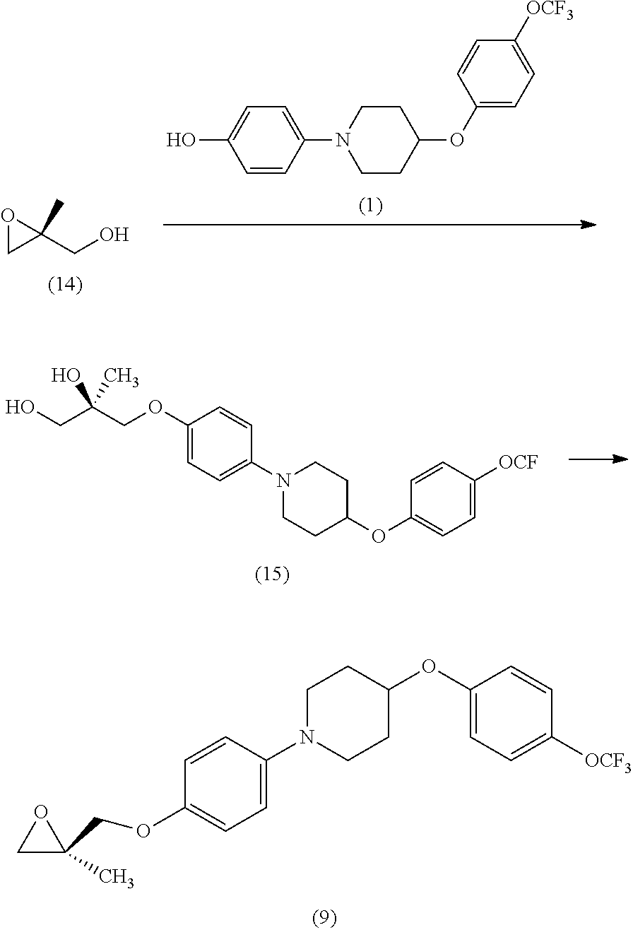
C1=CC(N2CCC(OC3=CC=C([OCF3])C=C3)CC2)=CC=C1O.O1CC1(CO)C.OCC(COC1=CC=C(N2CCC(OC3=CC=C([OCF])C=C3)CC2)C=C1)(O)C.C1C(COC2=CC=C(N3CCC(OC4=CC=C([OCF3])C=C4)CC3)C=C2)(C)O1
